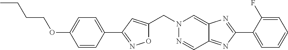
C1=CC(C2=NOC(CN3N=CC4=NC(C5=CC=CC=C5F)=NC4=C3)=C2)=CC=C1OCCCC
